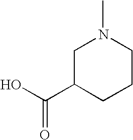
C1C(C(O)=O)CCCN1C
